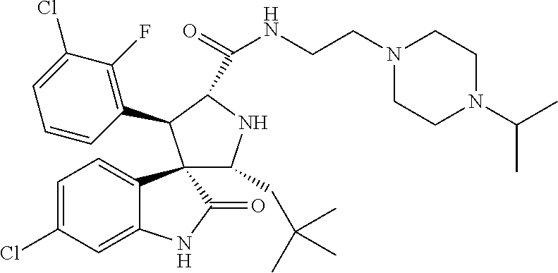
C1=C(Cl)C=C2C(=C1)C1(C(=O)N2)C(CC(C)(C)C)NC(C(=O)NCCN2CCN(C(C)C)CC2)C1C1=C(F)C(Cl)=CC=C1
